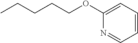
C1(OCCCCC)=CC=CC=N1
